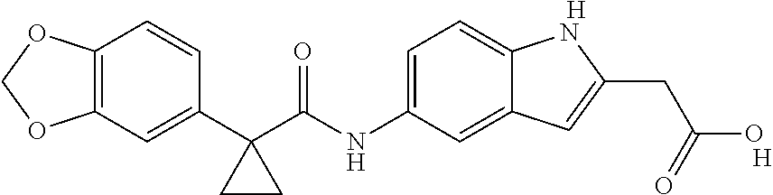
C12=C(C=C(C3(C(NC4=CC=C5C(=C4)C=C(CC(O)=O)N5)=O)CC3)C=C1)OCO2.[H].[H]
